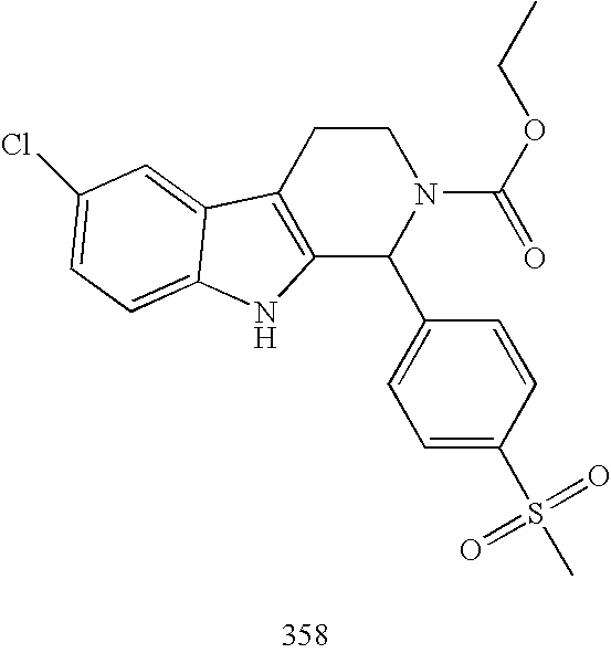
C12=C(CCN(C(=O)OCC)C1C1=CC=C(S(C)(=O)=O)C=C1)C1=CC(Cl)=CC=C1N2
